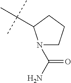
N1(C(N)=O)CCCC1C(C)(C)C
